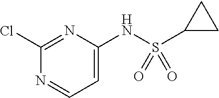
C1=C(NS(C2CC2)(=O)=O)N=C(Cl)N=C1
